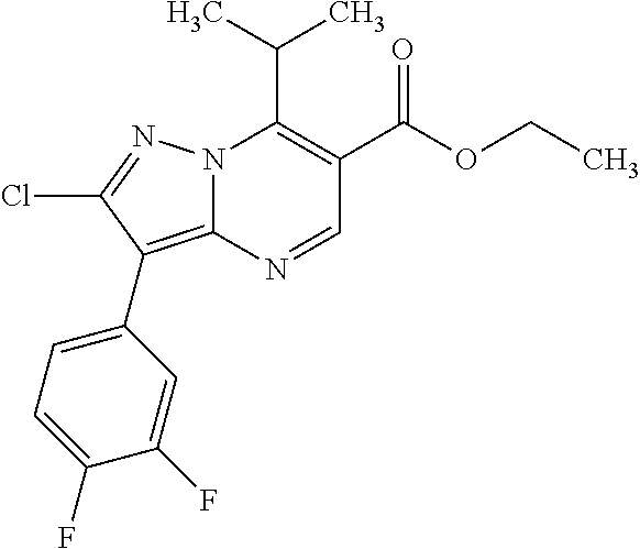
N12C(=C(C3=CC=C(F)C(F)=C3)C(Cl)=N1)N=CC(C(=O)OCC)=C2C(C)C
